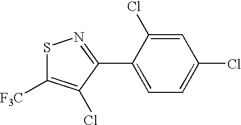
S1C([F3C])=C(Cl)C(C2=CC=C(Cl)C=C2Cl)=N1
